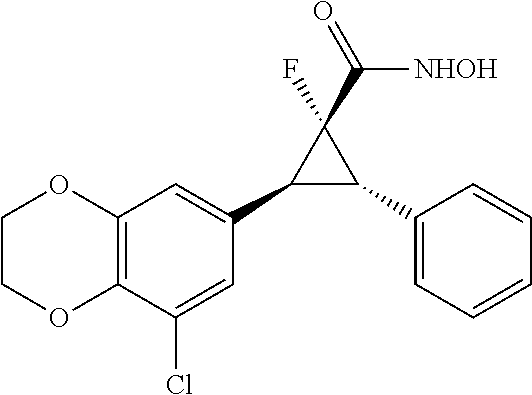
C12=C(C(Cl)=CC(C3C(C4=CC=CC=C4)C3(F)C(=O)[NHOH])=C1)OCCO2
